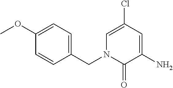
C1=C(Cl)C=C(N)C(=O)N1CC1=CC=C(OC)C=C1
